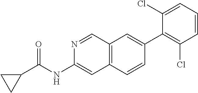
N1=CC2=C(C=C1NC(C1CC1)=O)C=CC(C1=C(Cl)C=CC=C1Cl)=C2
